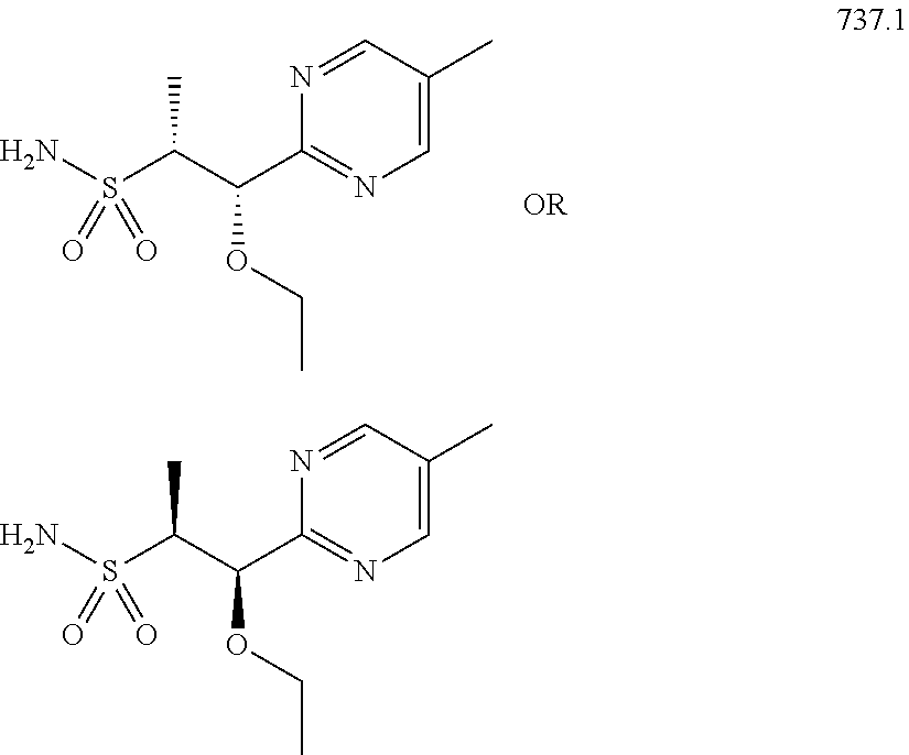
C1=C(C)C=NC(C(C(S(=O)(=O)N)C)OCC)=N1.C1=C(C)C=NC(C(C(S(=O)(=O)N)C)OCC)=N1
